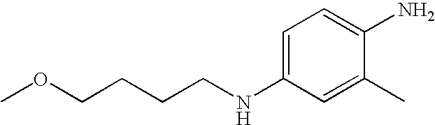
C1=C(NCCCCOC)C=C(C)C(N)=C1
